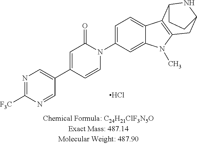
N1=C([F3C])N=CC(C2=CC(=O)N(C3=CC=C4C(=C3)N(C)C3=C4C4NC(C3)CC4)C=C2)=C1.Cl
